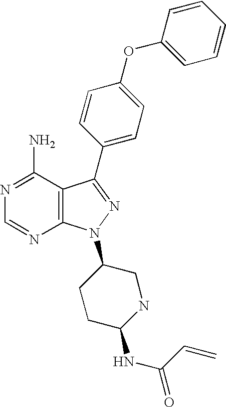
N1=C(N)C2=C(N=C1)N(C1CNC(NC(=O)C=C)CC1)N=C2C1=CC=C(OC2=CC=CC=C2)C=C1
